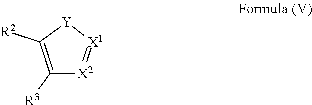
C1([R3])=C([R2])[Y][X1]=[X2]1
